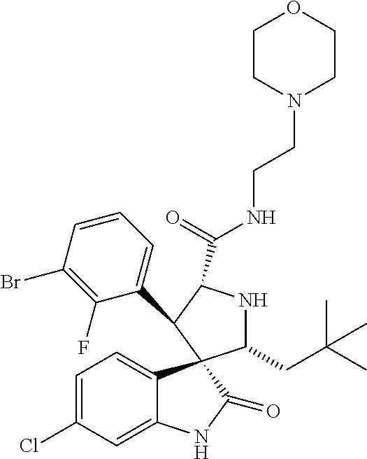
C1(C2C(C(=O)NCCN3CCOCC3)NC(CC(C)(C)C)C23C2=CC=C(Cl)C=C2NC3=O)=CC=CC(Br)=C1F
